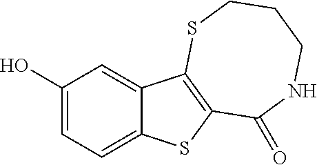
C1(O)=CC=C2C(=C1)C1=C(S2)C(=O)NCCCS1
